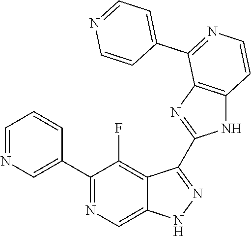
C1=NC=C(C2=NC=C3C(=C2F)C(C2=NC4=C(N2)C=CN=C4C2=CC=NC=C2)=NN3)C=C1
